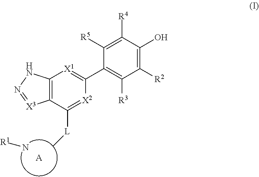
[A].[R1]N.C1(C2=[X1]C3=C(C([L]C)=[X2]2)[X3]=NN3)=C([R3])C([R2])=C(O)C([R4])=C1[R5]
